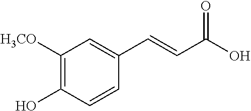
C1([H3CO])=C(O)C=CC(C=CC(O)=O)=C1
